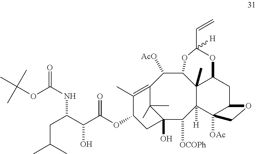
C12(O)C([OCOPh])C3([H])C4(C)C(C([AcO])C(=C(C)C(OC(C(C(CC(C)C)NC(=O)OC(C)(C)C)O)=O)C1)C2(C)C)OC(C=C)([H])OC4CC1C3([OAc])CO1
